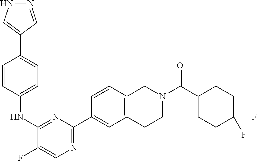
N1N=CC(C2=CC=C(NC3=NC(C4=CC5=C(C=C4)CN(C(C4CCC(F)(F)CC4)=O)CC5)=NC=C3F)C=C2)=C1
